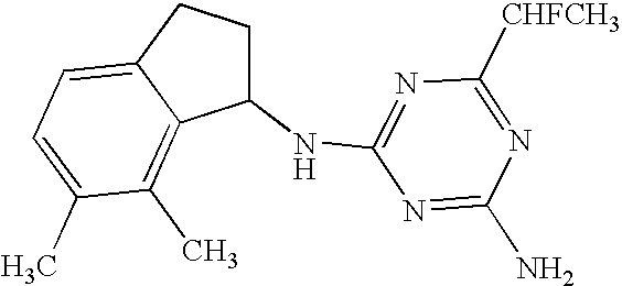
C1(NC2=NC([CHFCH3])=NC(N)=N2)CCC2=CC=C(C)C(C)=C12
